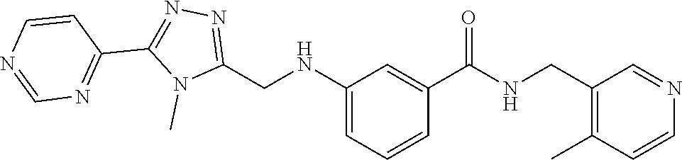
N1=C(CNC2=CC=CC(C(=O)NCC3=C(C)C=CN=C3)=C2)N(C)C(C2=NC=NC=C2)=N1
